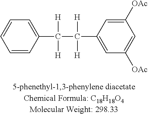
C1=CC(C([H])([H])C([H])([H])C2=CC([OAc])=CC([OAc])=C2)=CC=C1
